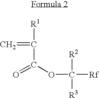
[R1]C(=C)C(OC([Rf])([R2])[R3])=O
